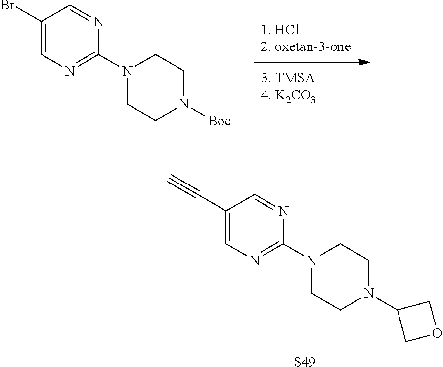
C1(C#C)=CN=C(N2CCN(C3COC3)CC2)N=C1.[S49].C1(Br)=CN=C(N2CCN([Boc])CC2)N=C1
